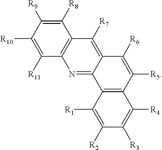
C1([R8])=C([R9])C([R10])=C([R11])C2=C1C([R7])=C1C(=N2)C2=C(C([R5])=C1[R6])C([R4])=C([R3])C([R2])=C2[R1]
